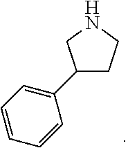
C1(C2=CC=CC=C2)CCNC1
